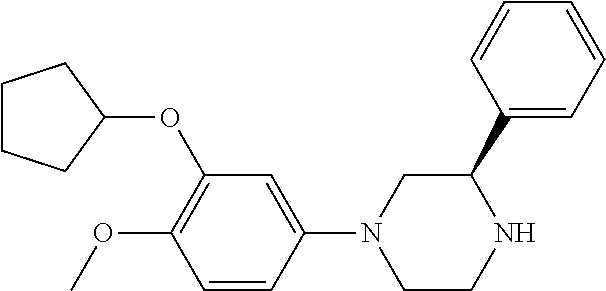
C1CCC(OC2=C(OC)C=CC(N3CCNC(C4=CC=CC=C4)C3)=C2)C1
